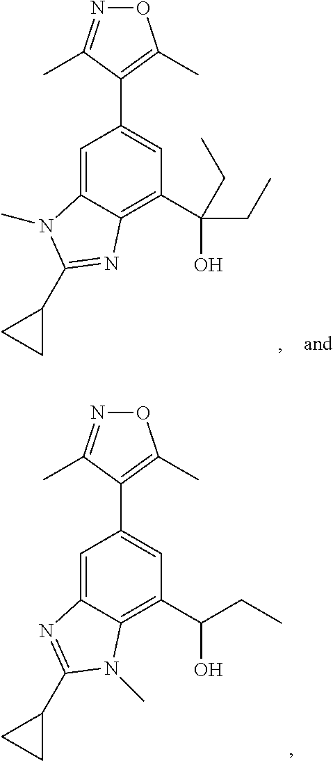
C1=C2C(=C(C(CC)O)C=C1C1=C(C)ON=C1C)N(C)C(C1CC1)=N2.C1=C2C(=C(C(CC)(O)CC)C=C1C1=C(C)ON=C1C)N=C(C1CC1)N2C
